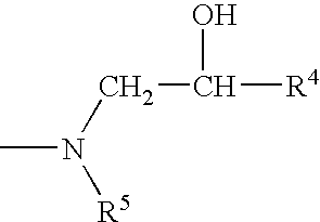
CN(CC(O)[R4])[R5]
